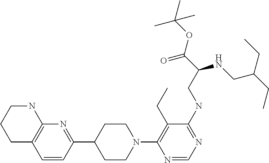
N1(C2=C(CC)C(NCC(C(=O)OC(C)(C)C)NCC(CC)CC)=NC=N2)CCC(C2=NC3=C(C=C2)CCCN3)CC1
